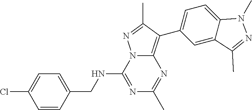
N1=C(NCC2=CC=C(Cl)C=C2)N2C(=C(C3=CC=C4C(=C3)C(C)=NN4C)C(C)=N2)N=C1C
